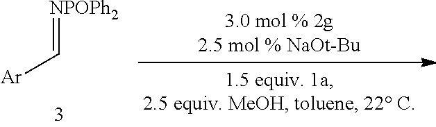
[NPOPh2]=C[Ar]
